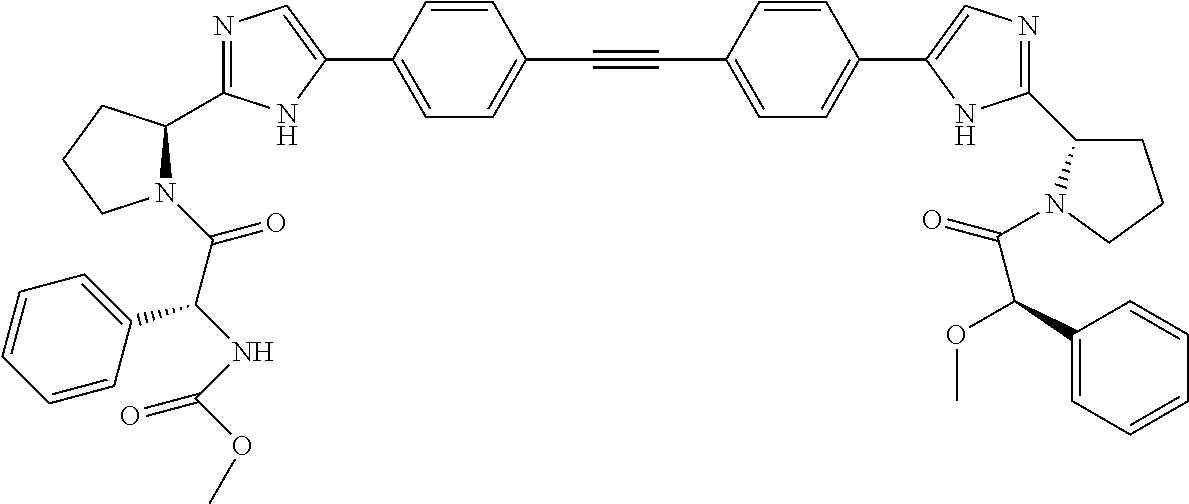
N1=C(C2N(C(C(NC(OC)=O)C3=CC=CC=C3)=O)CCC2)NC(C2=CC=C(C#CC3=CC=C(C4=CN=C(C5CCCN5C(=O)C(C5=CC=CC=C5)OC)N4)C=C3)C=C2)=C1
